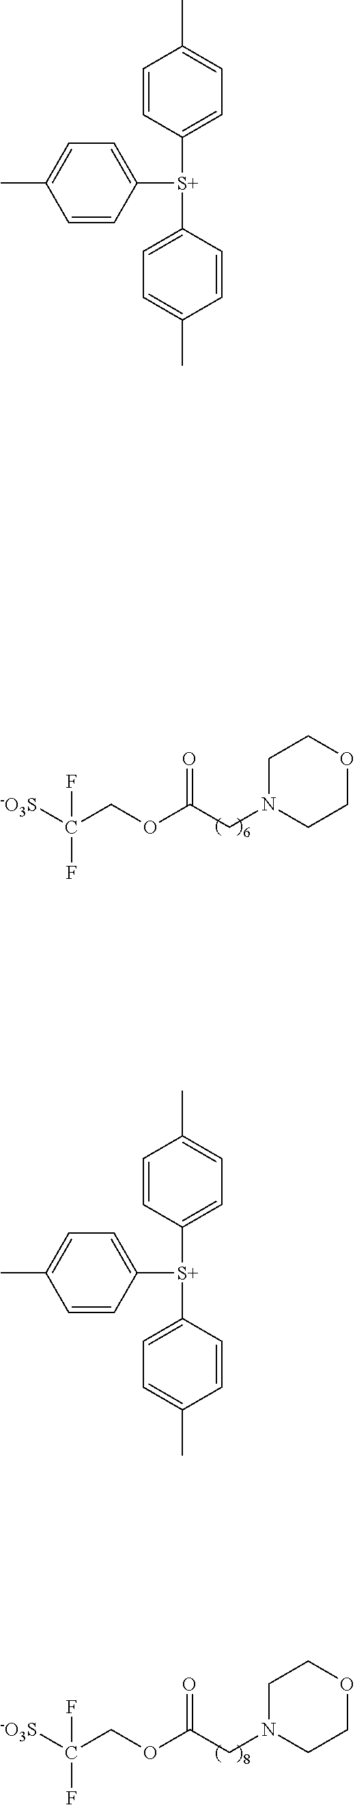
C1=CC([S+](C2=CC=C(C)C=C2)C2=CC=C(C)C=C2)=CC=C1C.C1=CC([S+](C2=CC=C(C)C=C2)C2=CC=C(C)C=C2)=CC=C1C.[-O3S]C(COC(CN1CCOCC1)=O)(F)F.[-O3S]C(COC(CN1CCOCC1)=O)(F)F
